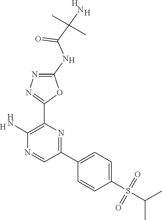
[H].C1(N)=C(C2=NN=C(NC(C(C)(C)N)=O)O2)N=C(C2=CC=C(S(=O)(=O)C(C)C)C=C2)C=N1.[H].[H].[H]
